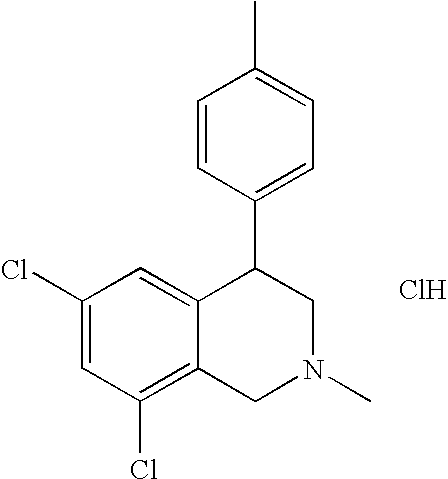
C1(Cl)=C2C(=CC(Cl)=C1)C(C1=CC=C(C)C=C1)CN(C)C2.Cl
